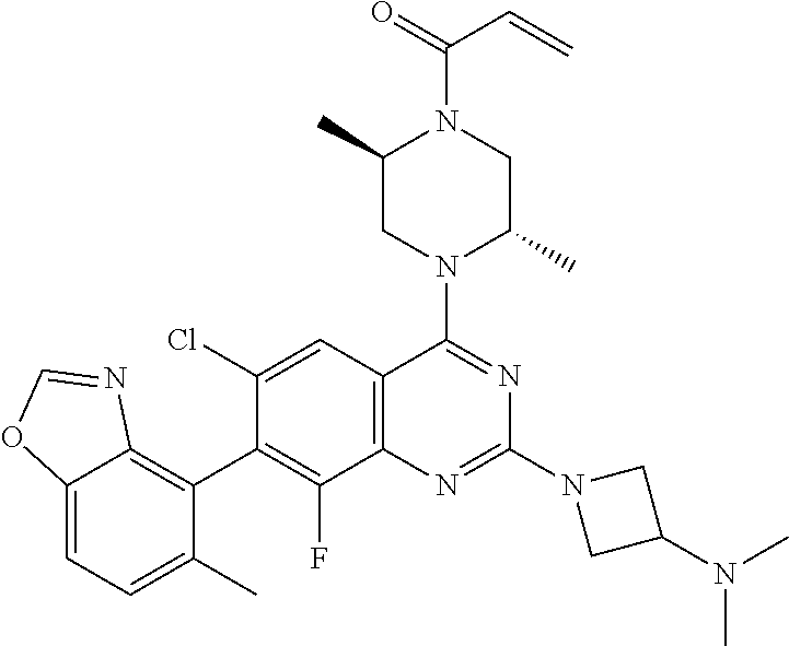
C12=CC=C(C)C(C3=C(F)C4=C(C=C3Cl)C(N3C(C)CN(C(=O)C=C)C(C)C3)=NC(N3CC(N(C)C)C3)=N4)=C1N=CO2
